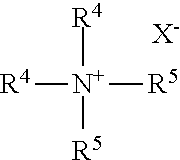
[R4][N+]([R4])([R5])[R5].[X-]
